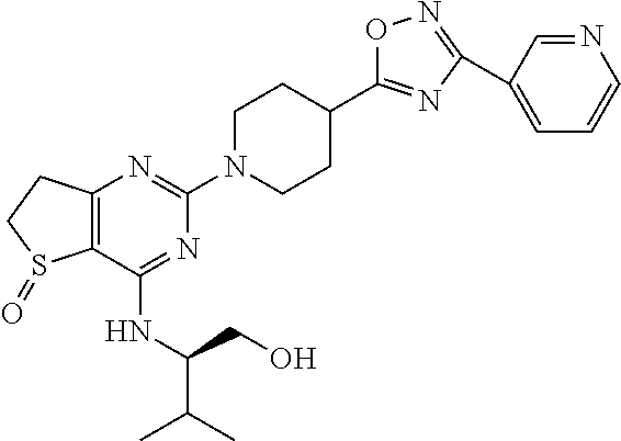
C12=C(N=C(N3CCC(C4=NC(C5=CC=CN=C5)=NO4)CC3)N=C1NC(CO)C(C)C)CCS2=O
